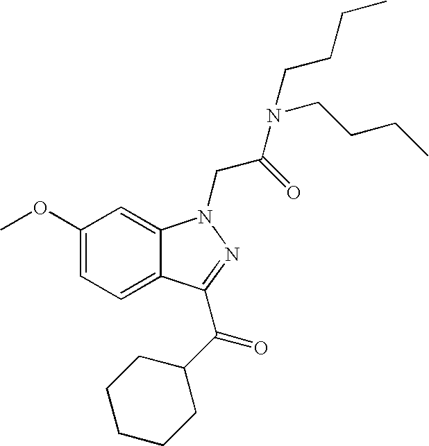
C1(OC)=CC=C2C(=C1)N(CC(N(CCCC)CCCC)=O)N=C2C(=O)C1CCCCC1
